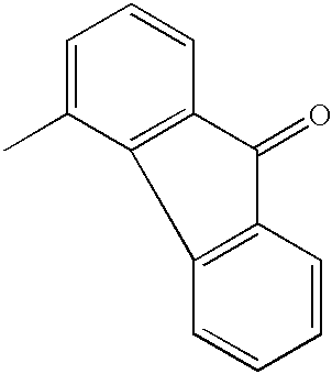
C1=C(C)C2=C(C=C1)C(=O)C1=C2C=CC=C1
